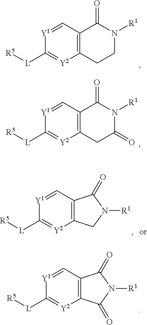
[Y1]1=CC2=C([Y2]=C1[L][R5])CCN([R1])C2=O.[Y1]1=CC2=C([Y2]=C1[L][R5])CC(=O)N([R1])C2=O.[Y1]1=CC2=C([Y2]=C1[L][R5])C(=O)N([R1])C2=O.[Y1]1=CC2=C([Y2]=C1[L][R5])CN([R1])C2=O
